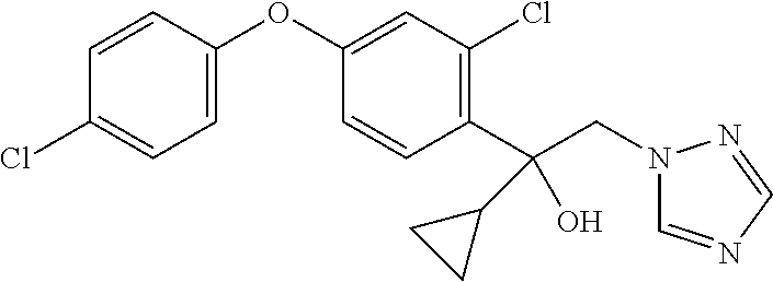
C1=CC(OC2=CC(Cl)=C(C(CN3C=NC=N3)(C3CC3)O)C=C2)=CC=C1Cl
